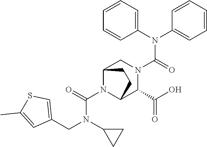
C(N(C1CC1)CC1=CSC(C)=C1)(N1C2C(C(=O)O)N(C(N(C3=CC=CC=C3)C3=CC=CC=C3)=O)CC1CC2)=O
